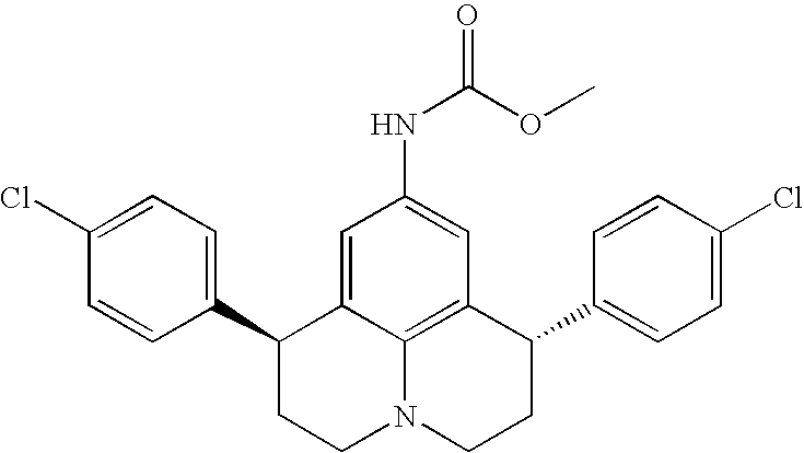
C1(Cl)=CC=C(C2CCN3C4=C(C(C5=CC=C(Cl)C=C5)CC3)C=C(NC(=O)OC)C=C24)C=C1
